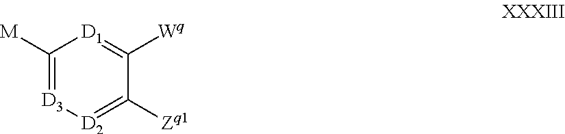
C1([M])=[D3][D2]=C([Zq1])C([Wq])=[D1]1
